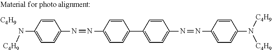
C1=C(N[C4H9])C=CC(N=NC2=CC=C(C3=CC=C(N=NC4=CC=C(N([C4H9])[C4H9])C=C4)C=C3)C=C2)=C1.[C4H9]
